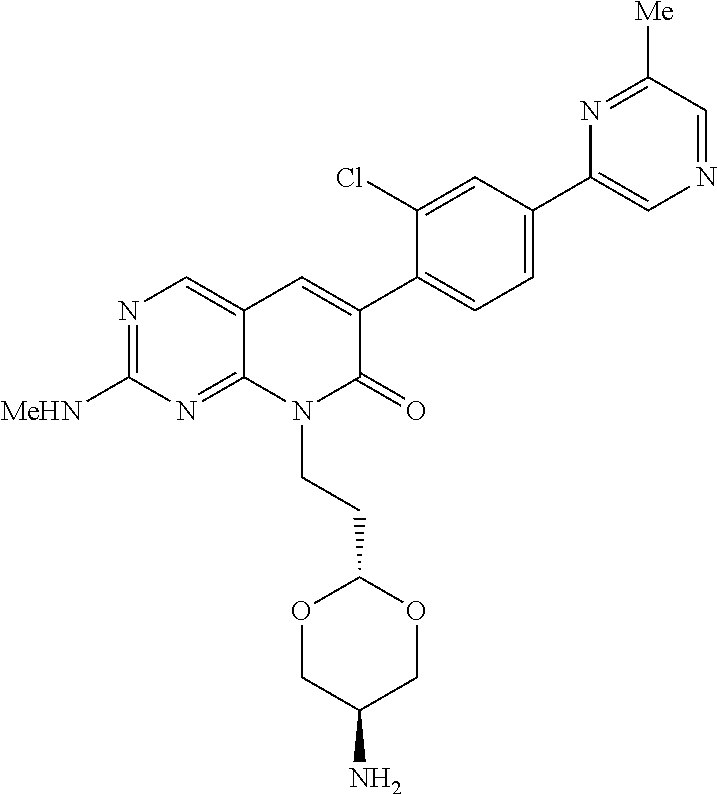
N1=C([MeHN])N=C2C(=C1)C=C(C1=CC=C(C3=CN=CC([Me])=N3)C=C1Cl)C(=O)N2CCC1OCC(N)CO1
